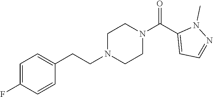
C1=C(F)C=CC(CCN2CCN(C(C3=CC=NN3C)=O)CC2)=C1
